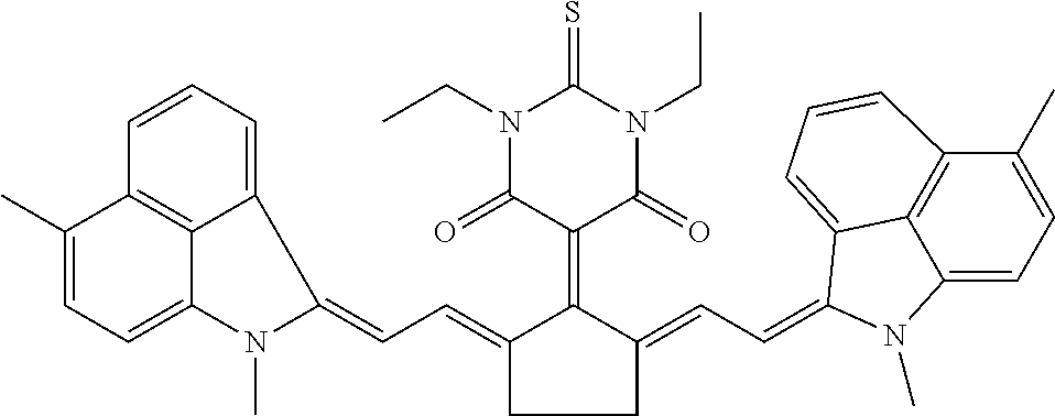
C1(=CC=C2C3=CC=CC4=C3C(=CC=C4C)N2C)C(=C2C(=O)N(CC)C(=S)N(CC)C2=O)C(=CC=C2C3=CC=CC4=C3C(=CC=C4C)N2C)CC1
